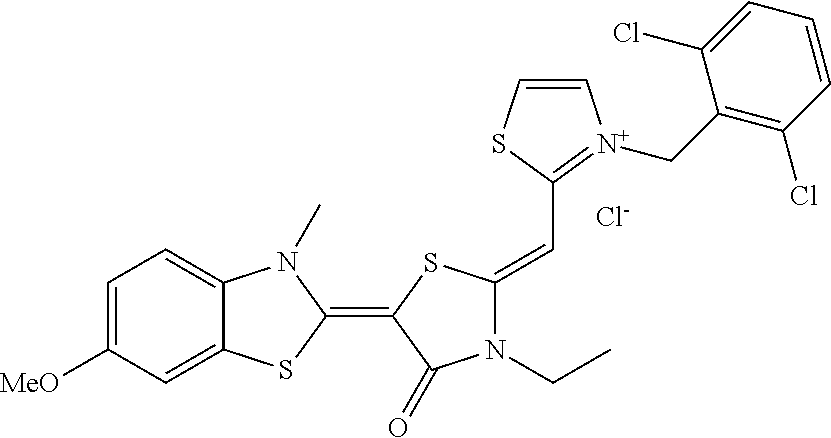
C1=C([MeO])C=C2C(=C1)N(C)C(=C1C(=O)N(CC)C(=CC3=[N+](CC4=C(Cl)C=CC=C4Cl)C=CS3)S1)S2.[Cl-]
